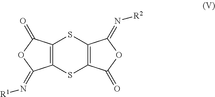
C12=C(C(=O)OC1=N[R1])SC1=C(S2)C(=O)OC1=N[R2]
